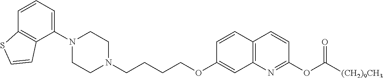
C1(N2CCN(CCCCOC3=CC4=C(C=C3)C=CC(OC([(CH2)9CH3])=O)=N4)CC2)=CC=CC2=C1C=CS2
